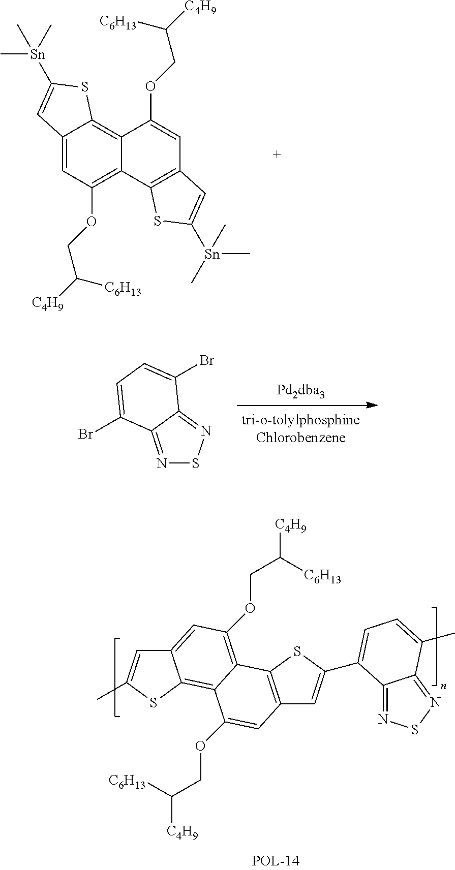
C12=CC(OCC([C4H9])[C6H13])=C3C(=C1SC([Sn](C)(C)C)=C2)C(OCC([C4H9])[C6H13])=CC1=C3SC([Sn](C)(C)C)=C1.N1=C2C(=NS1)C(Br)=CC=C2Br.C12=CC(OCC([C6H13])[C4H9])=C3C(=C1SC(C)=C2)C(OCC([C6H13])[C4H9])=CC1=C3SC(C2=CC=C(C)C3=NSN=C32)=C1
